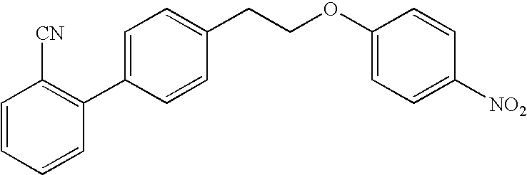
C1=CC=CC(C2=CC=C(CCOC3=CC=C([NO2])C=C3)C=C2)=C1[CN]
